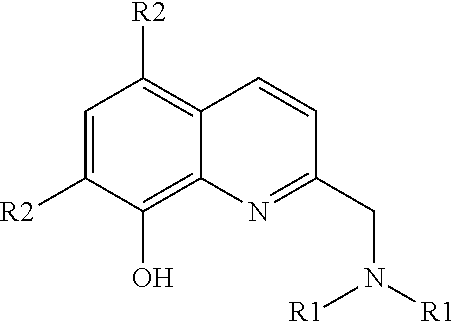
C1=C([R2])C(O)=C2C(=C1[R2])C=CC(CN([R1])[R1])=N2
